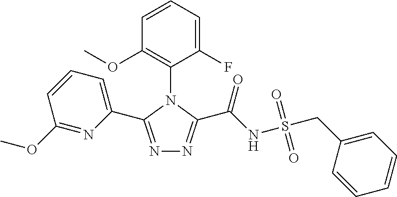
N1=C(C2=CC=CC(OC)=N2)N(C2=C(OC)C=CC=C2F)C(C(NS(CC2=CC=CC=C2)(=O)=O)=O)=N1
